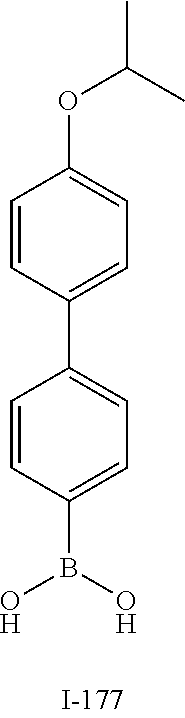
C1=CC(B(O)O)=CC=C1C1=CC=C(OC(C)C)C=C1
